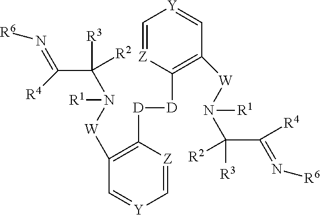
C1=[Z]C([D][D]C2=C([W]N(C([R3])([R2])C([R4])=N[R6])[R1])C=[Y]C=[Z]2)=C([W]N(C(C(=N[R6])[R4])([R3])[R2])[R1])C=[Y]1
